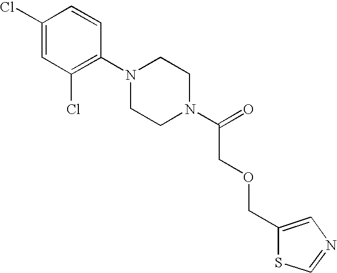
C1(Cl)=CC(Cl)=C(N2CCN(C(=O)COCC3=CN=CS3)CC2)C=C1
